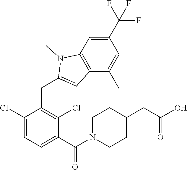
C1(Cl)=CC=C(C(=O)N2CCC(CC(O)=O)CC2)C(Cl)=C1CC1=CC2=C(N1C)C=C(C(F)(F)F)C=C2C
